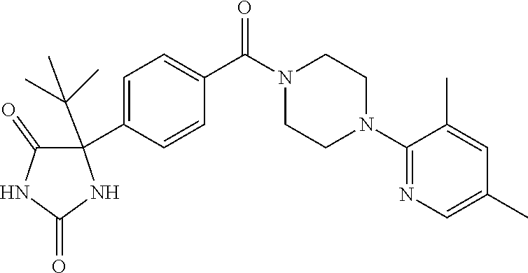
C1=C(C2(C(C)(C)C)C(=O)NC(=O)N2)C=CC(C(N2CCN(C3=NC=C(C)C=C3C)CC2)=O)=C1
